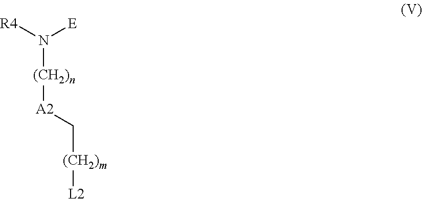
[(CH2)m](C[A2][(CH2)n]N([R4])[E])[L2]
